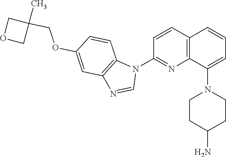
C1CC(N)CCN1C1=CC=CC2=C1N=C(N1C3=C(N=C1)C=C(OCC1(C)COC1)C=C3)C=C2
